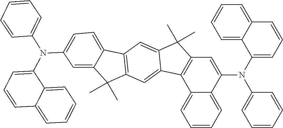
C1=CC=C2C(=C1)C1=C(C=C2N(C2=CC=CC3=CC=CC=C23)C2=CC=CC=C2)C(C)(C)C2=CC3=C(C=C12)C(C)(C)C1=CC(N(C2=CC=CC=C2)C2=CC=CC4=CC=CC=C24)=CC=C31
